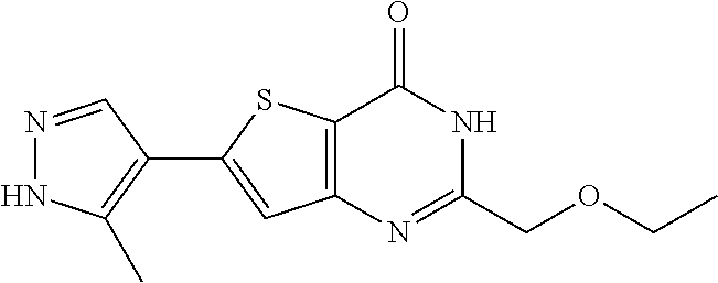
N1=CC(C2=CC3=C(S2)C(=O)NC(COCC)=N3)=C(C)N1
